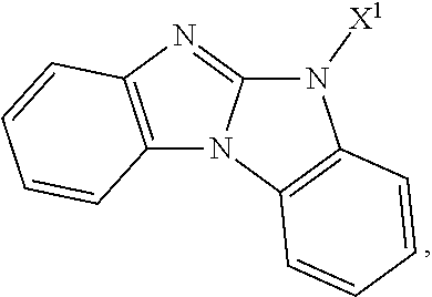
C12=C(N=C3N1C1=C(N3[X1])C=CC=C1)C=CC=C2
